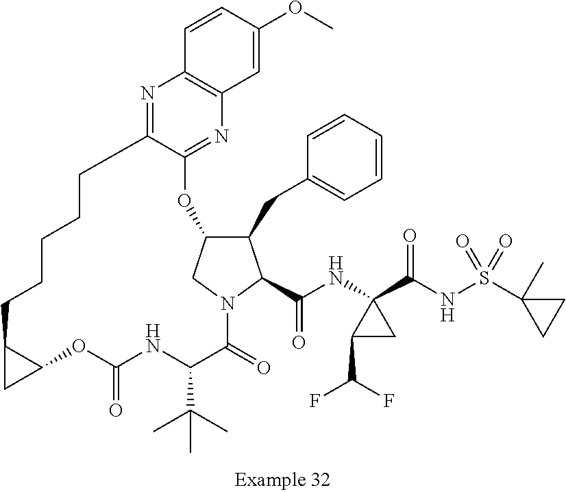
C1(CC2=CC=CC=C2)C2CN(C(=O)C(C(C)(C)C)NC(=O)OC3C(C3)CCCCCC3=NC4=C(N=C3O2)C=C(OC)C=C4)C1C(NC1(C(NS(C2(C)CC2)(=O)=O)=O)C(C(F)F)C1)=O
